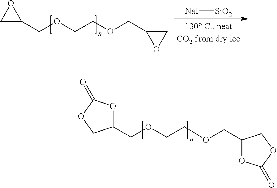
C1(COCCOCC2OC(=O)OC2)OC(=O)OC1.C1C(COCCOCC2CO2)O1.[NaI][SiO2]
